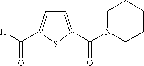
C1=C(C(N2CCCCC2)=O)SC(C([H])=O)=C1
